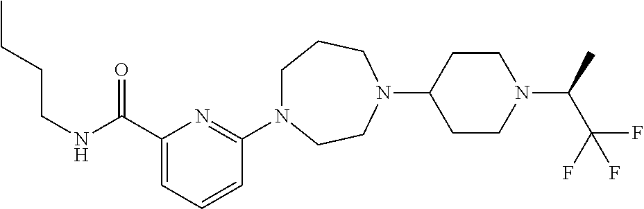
C1N(C2=NC(C(NCCCC)=O)=CC=C2)CCN(C2CCN(C(C)C(F)(F)F)CC2)CC1
